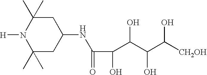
C1(C)(C)CC(NC(C(C(C(C([CH2OH])O)O)O)O)=O)CC(C)(C)N1[H]
